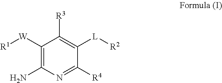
C1([W][R1])=C(N)N=C([R4])C([L][R2])=C1[R3]
